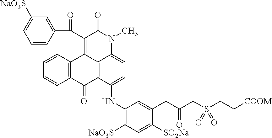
C1=CC2=C(C=C1)C(=O)C1=C3C2=C(C(=O)C2=CC([NaO3S])=CC=C2)C(=O)N(C)C3=CC=C1NC1=C([NaO3S])C=C([SO2Na])C(CC(CS(CC[COOM])(=O)=O)=O)=C1
